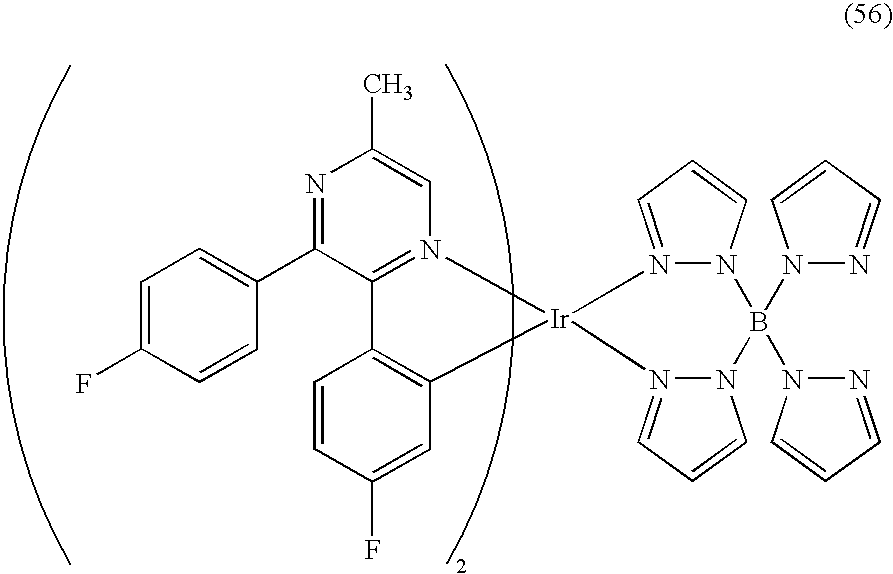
C1=C(F)C=CC(C2=NC(C)=CN3=C2C2=C(C=C(F)C=C2)[Ir]32N3=CC=CN3B(N3N=CC=C3)(N3N=CC=C3)N3C=CC=N32)=C1
